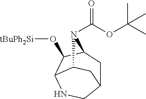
C12CC3C(O[tBuPh2Si])C(NC1)C(C2)N3C(OC(C)(C)C)=O
